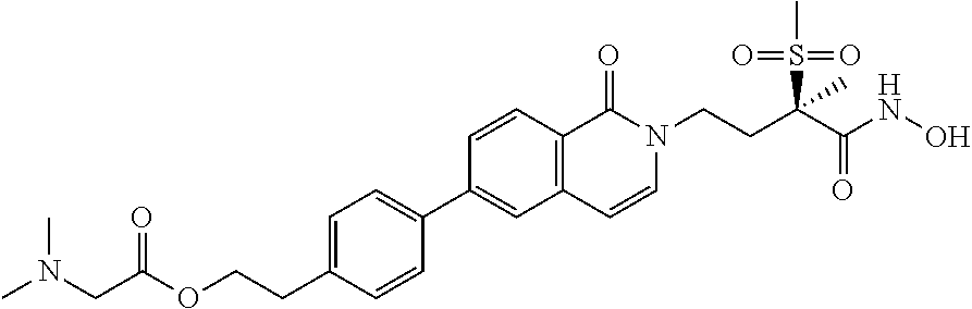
C1=C(CCOC(CN(C)C)=O)C=CC(C2=CC3=C(C=C2)C(=O)N(CCC(S(C)(=O)=O)(C(=O)NO)C)C=C3)=C1
